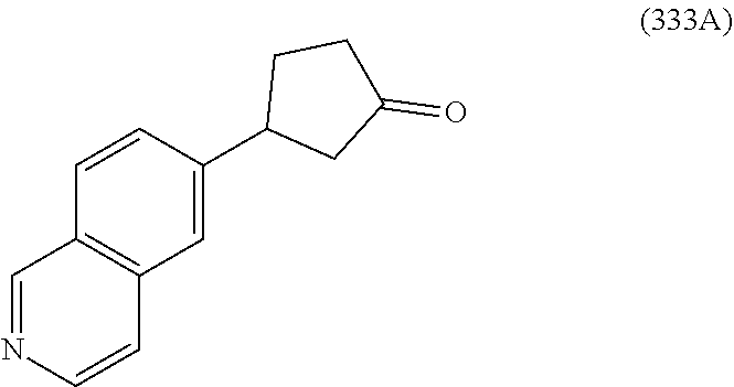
C12=C(C=C(C3CC(=O)CC3)C=C1)C=CN=C2
